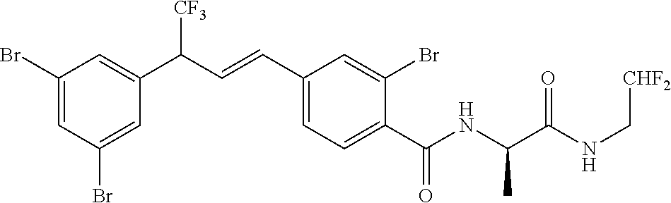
C1(Br)=CC(Br)=CC(C(C=CC2=CC=C(C(NC(C(NC[CHF2])=O)C)=O)C(Br)=C2)[CF3])=C1
